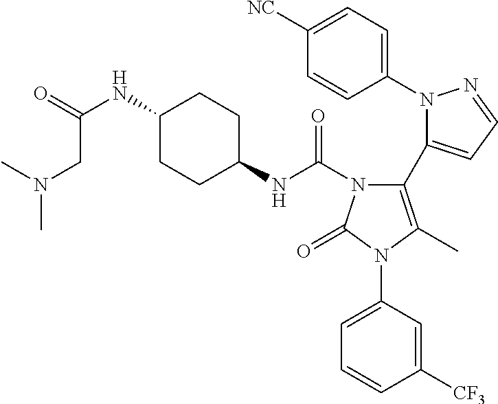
C1(N2N=CC=C2C2=C(C)N(C3=CC=CC([CF3])=C3)C(=O)N2C(NC2CCC(NC(=O)CN(C)C)CC2)=O)=CC=C([NC])C=C1
